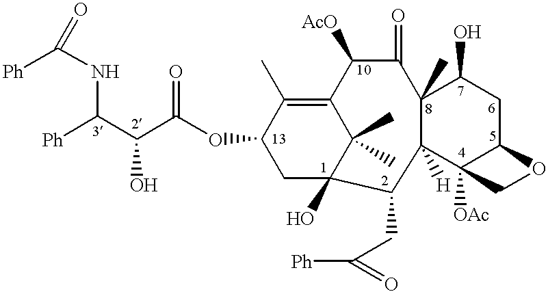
[Ph]C(C(C(OC1CC2(O)C(C)(C)C(=C1C)C([AcO])C(=O)C1(C)C([H])(C3([OAc])C(CC1O)OC3)C2CC([Ph])=O)=O)O)NC([Ph])=O
